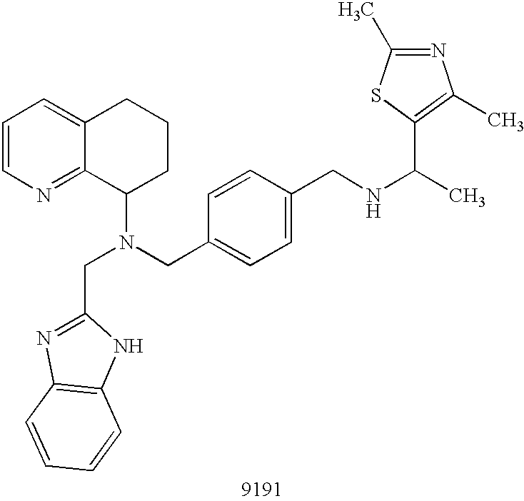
C1=CN=C2C(=C1)CCCC2N(CC1=CC=C(CNC(C)C2=C(C)N=C(C)S2)C=C1)CC1=NC2=C(N1)C=CC=C2
